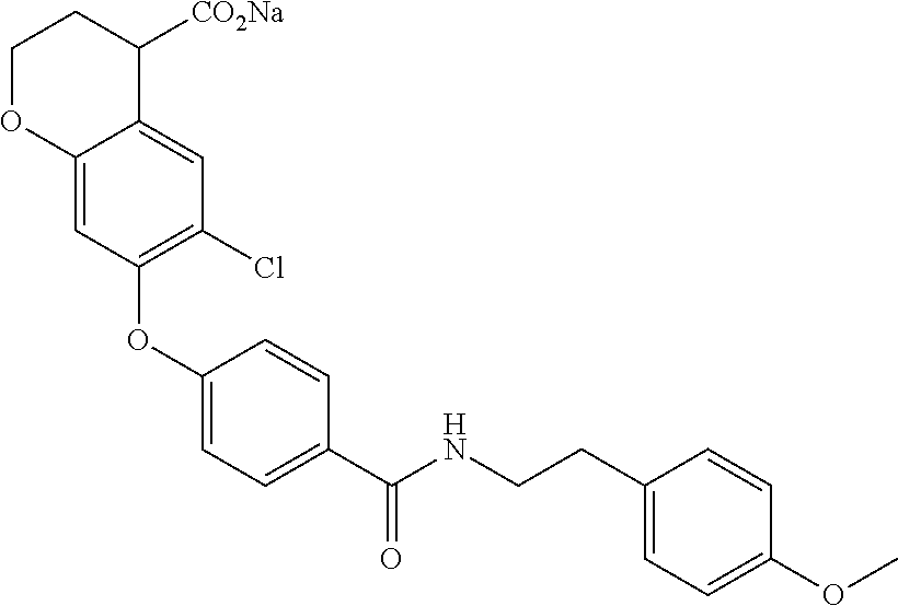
C1(OC2=C(Cl)C=C3C(=C2)OCCC3[CO2Na])=CC=C(C(NCCC2=CC=C(OC)C=C2)=O)C=C1
